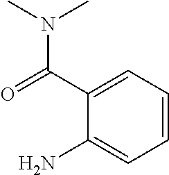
C1=CC=C(C(=O)N(C)C)C(N)=C1
